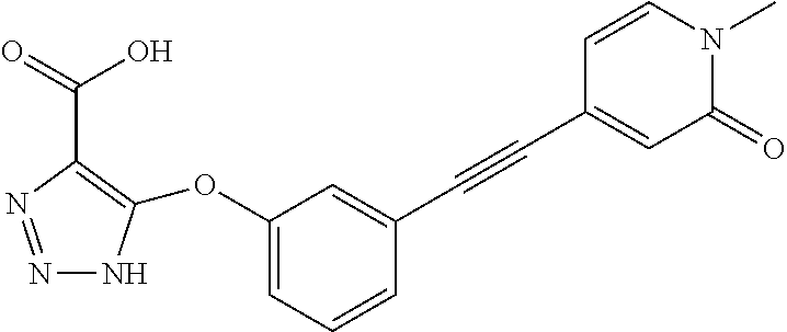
N1=NC(C(O)=O)=C(OC2=CC=CC(C#CC3=CC(=O)N(C)C=C3)=C2)N1
